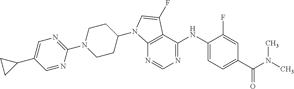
C12=C(C(NC3=CC=C(C(N(C)C)=O)C=C3F)=NC=N1)C(F)=CN2C1CCN(C2=NC=C(C3CC3)C=N2)CC1
